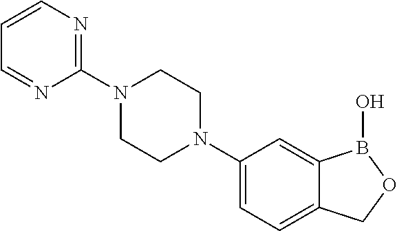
N1(C2=CC=C3C(=C2)B(O)OC3)CCN(C2=NC=CC=N2)CC1
